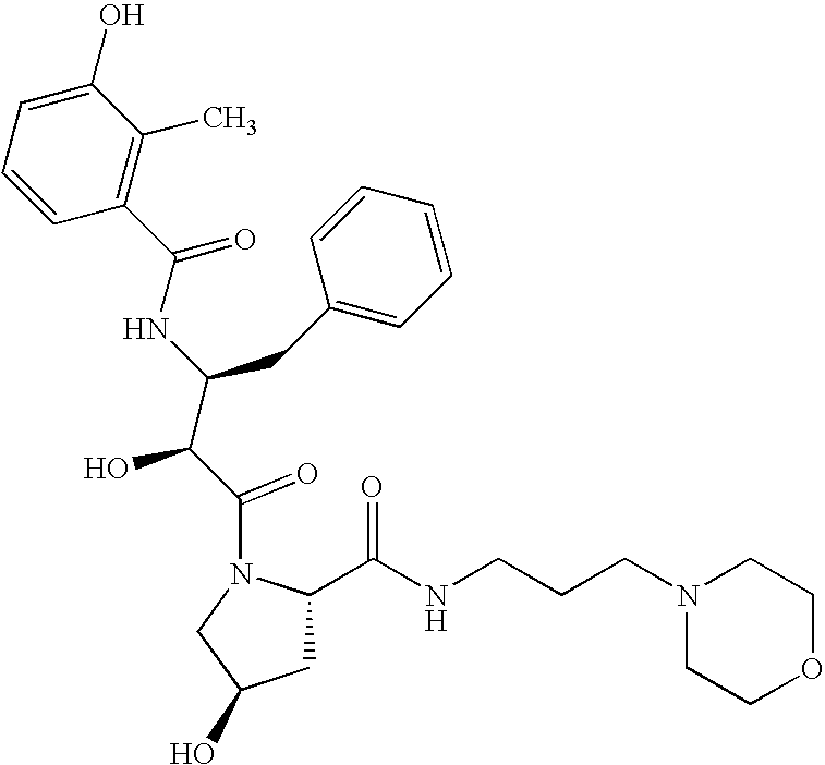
C1=CC(C(=O)NC(C(C(=O)N2CC(O)CC2C(NCCCN2CCOCC2)=O)O)CC2=CC=CC=C2)=C(C)C(O)=C1
